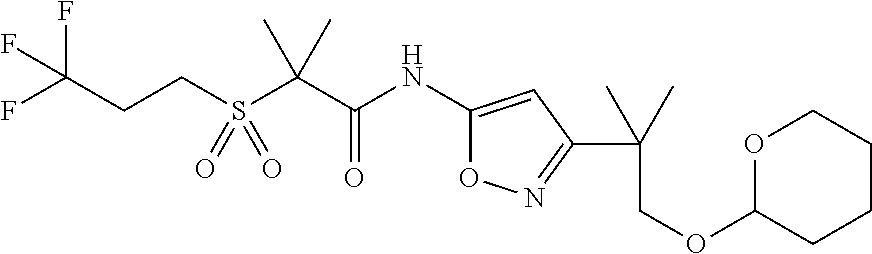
S(C(C(NC1=CC(C(COC2CCCCO2)(C)C)=NO1)=O)(C)C)(=O)(=O)CCC(F)(F)F
